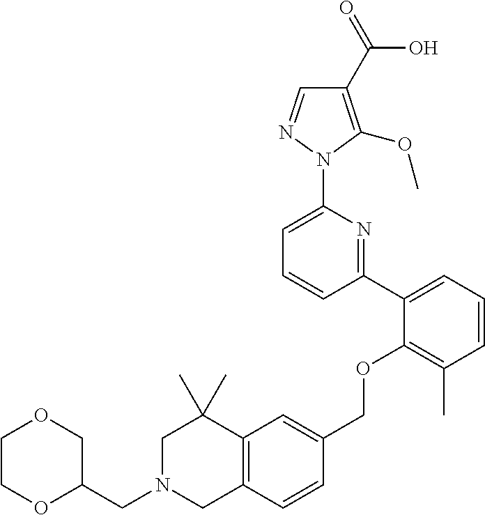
C1(C2=CC=CC(C)=C2OCC2=CC3=C(C=C2)CN(CC2COCCO2)CC3(C)C)=NC(N2N=CC(C(=O)O)=C2OC)=CC=C1
